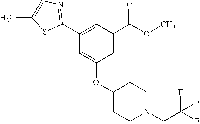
C1=C(C2=NC=C(C)S2)C=C(OC2CCN(CC(F)(F)F)CC2)C=C1C(OC)=O
